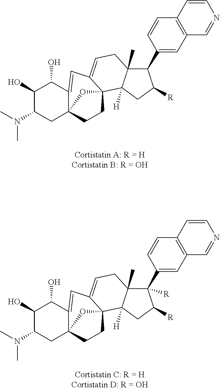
C1(O)C(N(C)C)CC23C(=CC4=CCC5(C)C(C6=CC7=C(C=C6)C=CN=C7)C([R])CC5([H])C4(CC2)O3)C1O.C1(O)C(N(C)C)CC23C(=CC4=CCC5(C)C(C6=CC7=C(C=C6)C=CN=C7)([R])C([R])CC5([H])C4(CC2)O3)C1O
